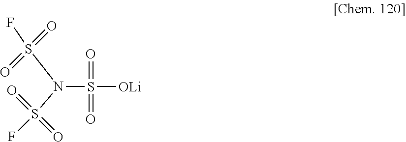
N(S([OLi])(=O)=O)(S(F)(=O)=O)S(=O)(=O)F
